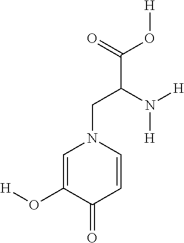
C1=C(O[H])C(=O)C=CN1CC(N([H])[H])C(O[H])=O
